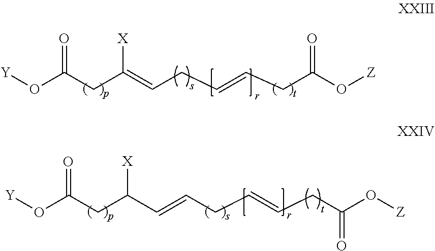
[Y]OC(CC(=CCC=CCC(O[Z])=O)[X])=O.[Y]OC(CC(C=CCC=CCC(O[Z])=O)[X])=O
